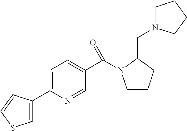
C1=C(C2=CC=C(C(=O)N3CCCC3CN3CCCC3)C=N2)C=CS1
